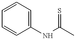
C1=CC=C(NC(C)=S)C=C1
